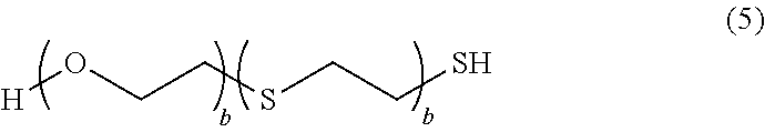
[H]OCCSCCS
